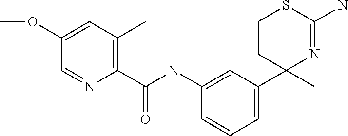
C1=CC=C(C2(C)N=C(N)SCC2)C=C1NC(C1=C(C)C=C(OC)C=N1)=O
